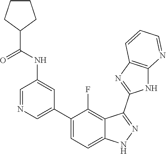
C1=NC=C(C2=CC=C3C(=C2F)C(C2=NC4=C(N2)N=CC=C4)=NN3)C=C1NC(=O)C1CCCC1
